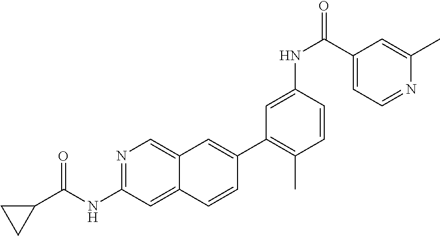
N1=C(NC(C2CC2)=O)C=C2C(=C1)C=C(C1=C(C)C=CC(NC(=O)C3=CC=NC(C)=C3)=C1)C=C2
